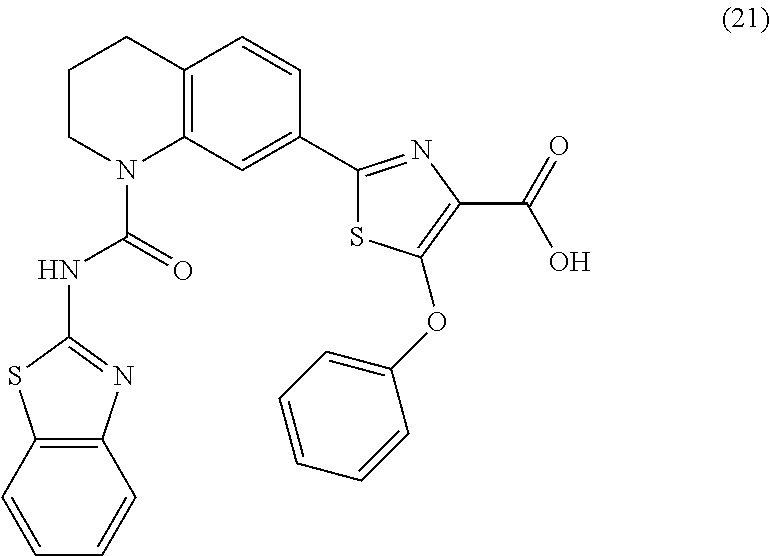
C12=C(C=C(C3=NC(C(=O)O)=C(OC4=CC=CC=C4)S3)C=C1)N(C(=O)NC1=NC3=C(S1)C=CC=C3)CCC2
